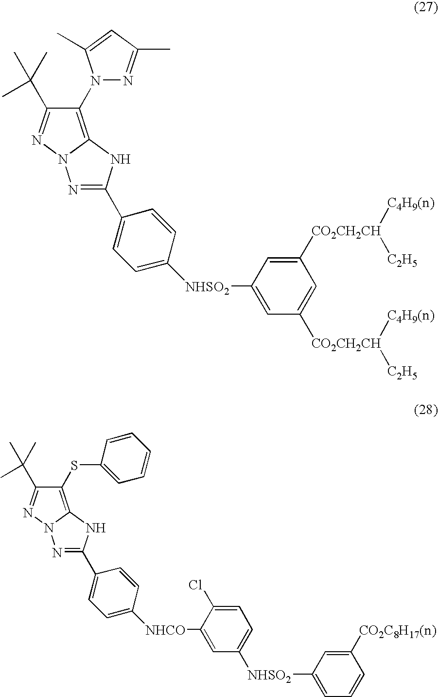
C1(N2N=C(C)C=C2C)=C2N(N=C1C(C)(C)C)N=C(C1=CC=C([NHSO2]C3=CC([CO2CH2CH]([C4H9(n)])[C2H5])=CC([CO2CH2CH]([C2H5])[C4H9(n)])=C3)C=C1)N2.C1(SC2=CC=CC=C2)=C2N(N=C1C(C)(C)C)N=C(C1=CC=C([NHCO]C3=CC([NHSO2]C4=CC=CC([CO2C8H17(n)])=C4)=CC=C3Cl)C=C1)N2
